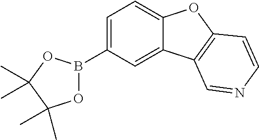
C1=C(B2OC(C)(C)C(C)(C)O2)C=C2C(=C1)OC1=C2C=NC=C1
